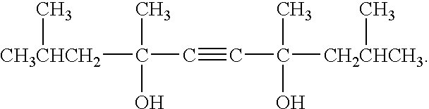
[CH3CHCH2](C(C#CC([CH2CHCH3]C)(C)O)(C)O)C
